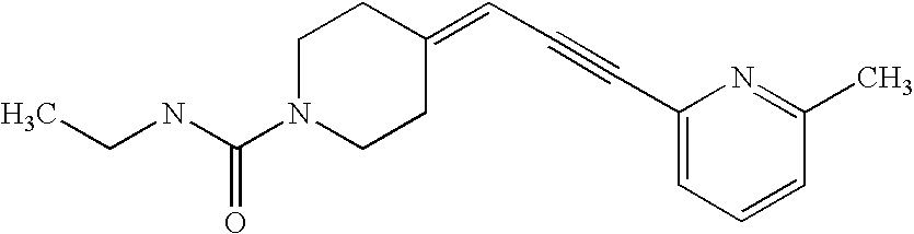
N(C(N1CCC(=CC#CC2=CC=CC(C)=N2)CC1)=O)CC
